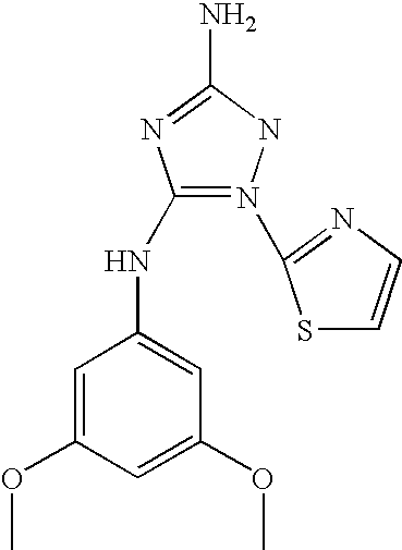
N1(C2=NC=CS2)=C(NC2=CC(OC)=CC(OC)=C2)N=C(N)N1
